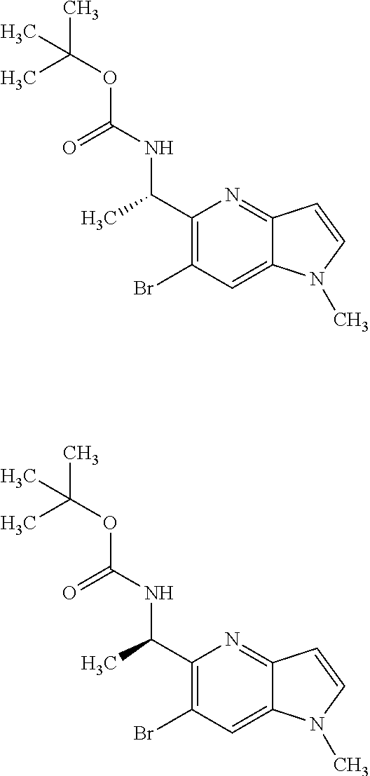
C1(C(C)NC(OC(C)(C)C)=O)=C(Br)C=C2C(=N1)C=CN2C.C1(C(C)NC(OC(C)(C)C)=O)=C(Br)C=C2C(=N1)C=CN2C
